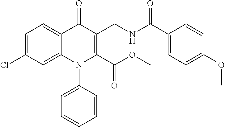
C1=C(Cl)C=C2C(=C1)C(=O)C(CNC(C1=CC=C(OC)C=C1)=O)=C(C(OC)=O)N2C1=CC=CC=C1
